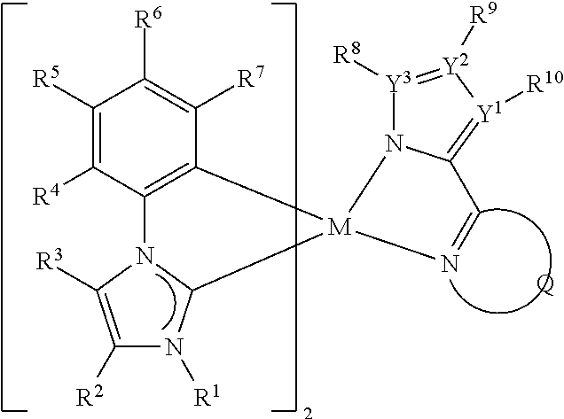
C1([R5])=C([R4])C2=C(C([R7])=C1[R6])[M]1(C3N2C([R3])=C([R2])N3[R1])N2[Y3]([R8])=[Y2]([R9])[Y1]([R10])=C2C=N1.[Q]
